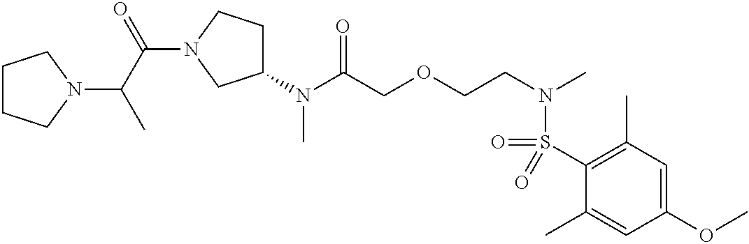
N(C(COCCN(C)S(C1=C(C)C=C(OC)C=C1C)(=O)=O)=O)(C)C1CCN(C(C(N2CCCC2)C)=O)C1
